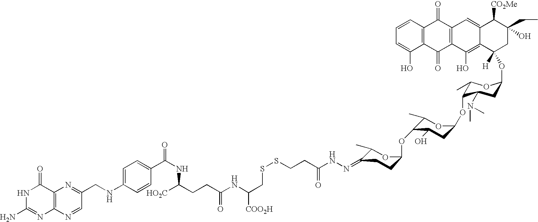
N1C(N)=NC2=C(C1=O)N=C(CNC1=CC=C(C(NC(CCC(NC(CSSCCC(NN=C3C(C)OC(OC4C(C)OC(OC5C(C)OC(OC6([H])CC(O)(CC)C([CO2Me])C7=CC8=C(C(O)=C67)C(=O)C6=C(C8=O)C=CC=C6O)CC5N(C)C)CC4O)CC3)=O)[COO2H])=O)[HO2C])=O)C=C1)C=N2
